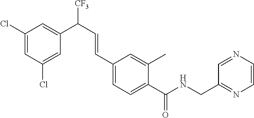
C(C1=CC=C(C(NCC2=NC=CN=C2)=O)C(C)=C1)=CC(C1=CC(Cl)=CC(Cl)=C1)[CF3]
